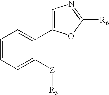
C1=CC=C([Z][R3])C(C2=CN=C([R6])O2)=C1
